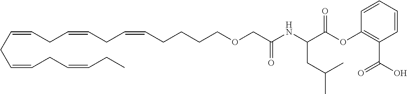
C(CC=CCC=CCC=CCCCCOCC(=O)NC(C(OC1=C(C(O)=O)C=CC=C1)=O)CC(C)C)=CCC=CCC
